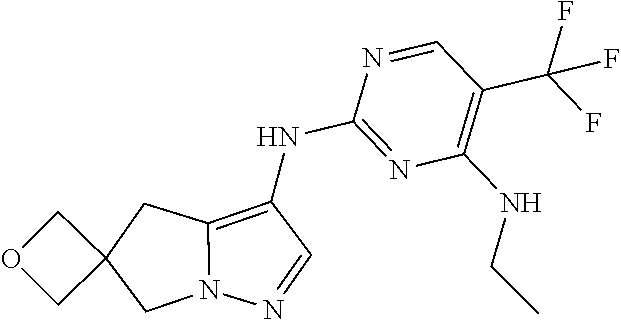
N1=CC(C(F)(F)F)=C(NCC)N=C1NC1=C2N(N=C1)CC1(C2)COC1
